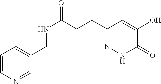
C(CCC1=NNC(=O)C(O)=C1)(=O)NCC1=CC=CN=C1
